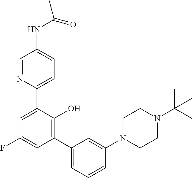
C1=NC(C2=CC(F)=CC(C3=CC=CC(N4CCN(C(C)(C)C)CC4)=C3)=C2O)=CC=C1NC(C)=O
